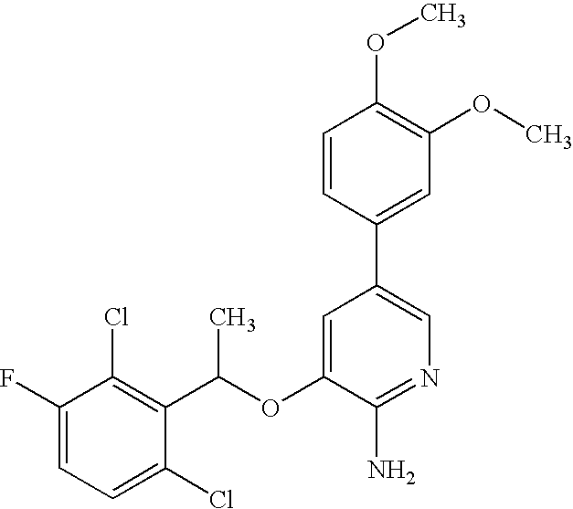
FC1=CC=C(Cl)C(C(OC2=CC(C3=CC(OC)=C(OC)C=C3)=CN=C2N)C)=C1Cl
